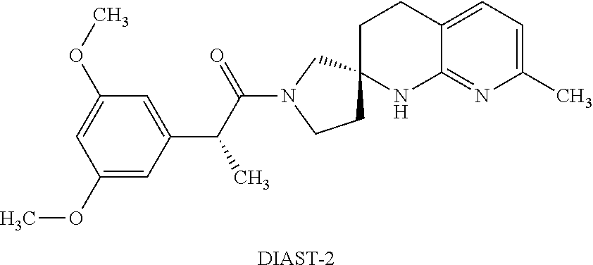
[DIAST-2].C1(OC)=CC(C(C(N2CCC3(C2)CCC2=CC=C(C)N=C2N3)=O)C)=CC(OC)=C1
